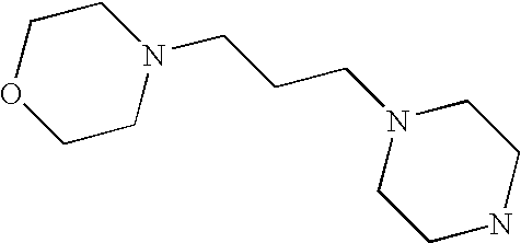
C1OCCN(CCCN2CCNCC2)C1
